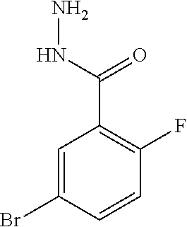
C1=C(Br)C=CC(F)=C1C(NN)=O
